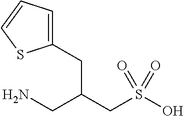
NCC(CS(O)(=O)=O)CC1=CC=CS1
